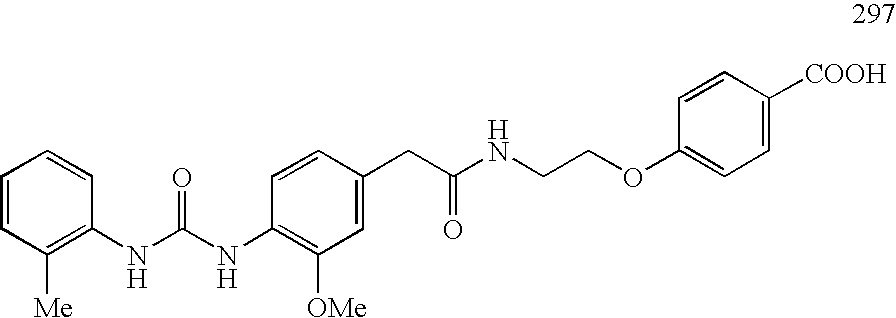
O(CCNC(CC1=CC([OMe])=C(NC(=O)NC2=C([Me])C=CC=C2)C=C1)=O)C1=CC=C([COOH])C=C1
